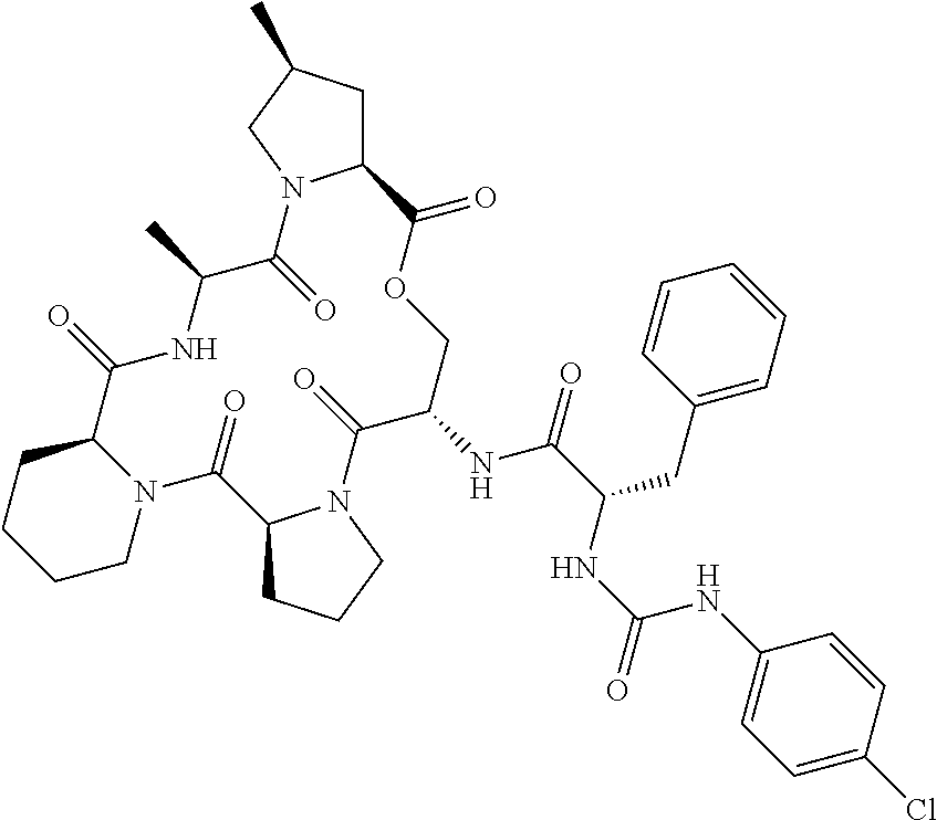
C12CC(C)CN1C(=O)C(C)NC(=O)C1CCCCN1C(=O)C1CCCN1C(=O)C(NC(=O)C(CC1=CC=CC=C1)NC(=O)NC1=CC=C(Cl)C=C1)COC2=O
